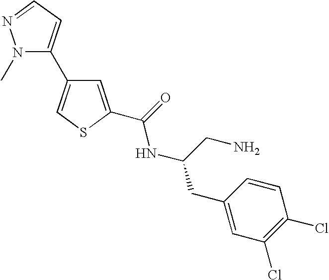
C1=C(C(=O)NC(CN)CC2=CC(Cl)=C(Cl)C=C2)SC=C1C1=CC=NN1C
